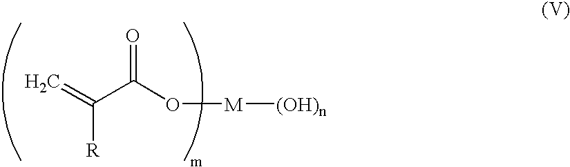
[R]C(=C)C(O[M][(OH)n])=O
